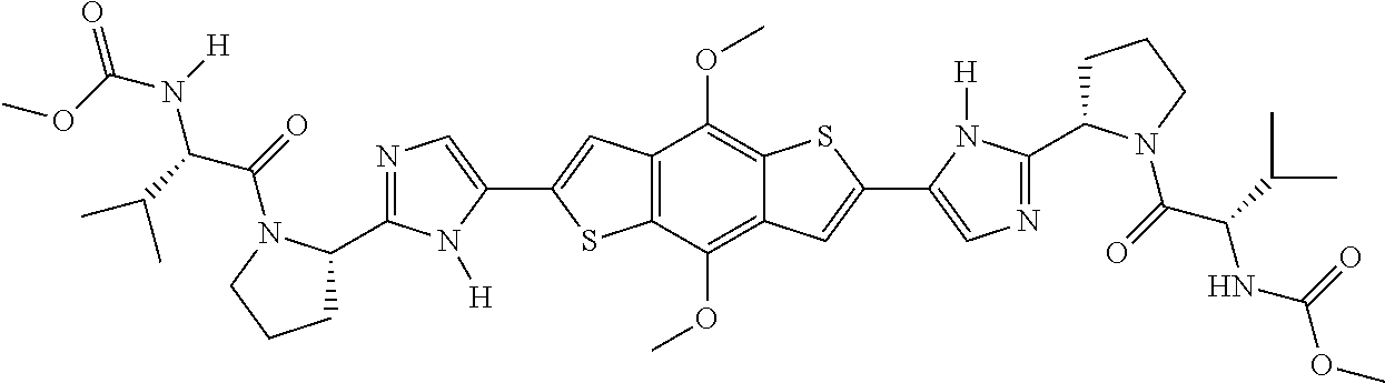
C12=C(C(OC)=C3C(=C1OC)SC(C1=CN=C(C4CCCN4C(=O)C(C(C)C)NC(=O)OC)N1[H])=C3)SC(C1=CN=C(C3CCCN3C(=O)C(C(C)C)N(C(OC)=O)[H])N1[H])=C2
